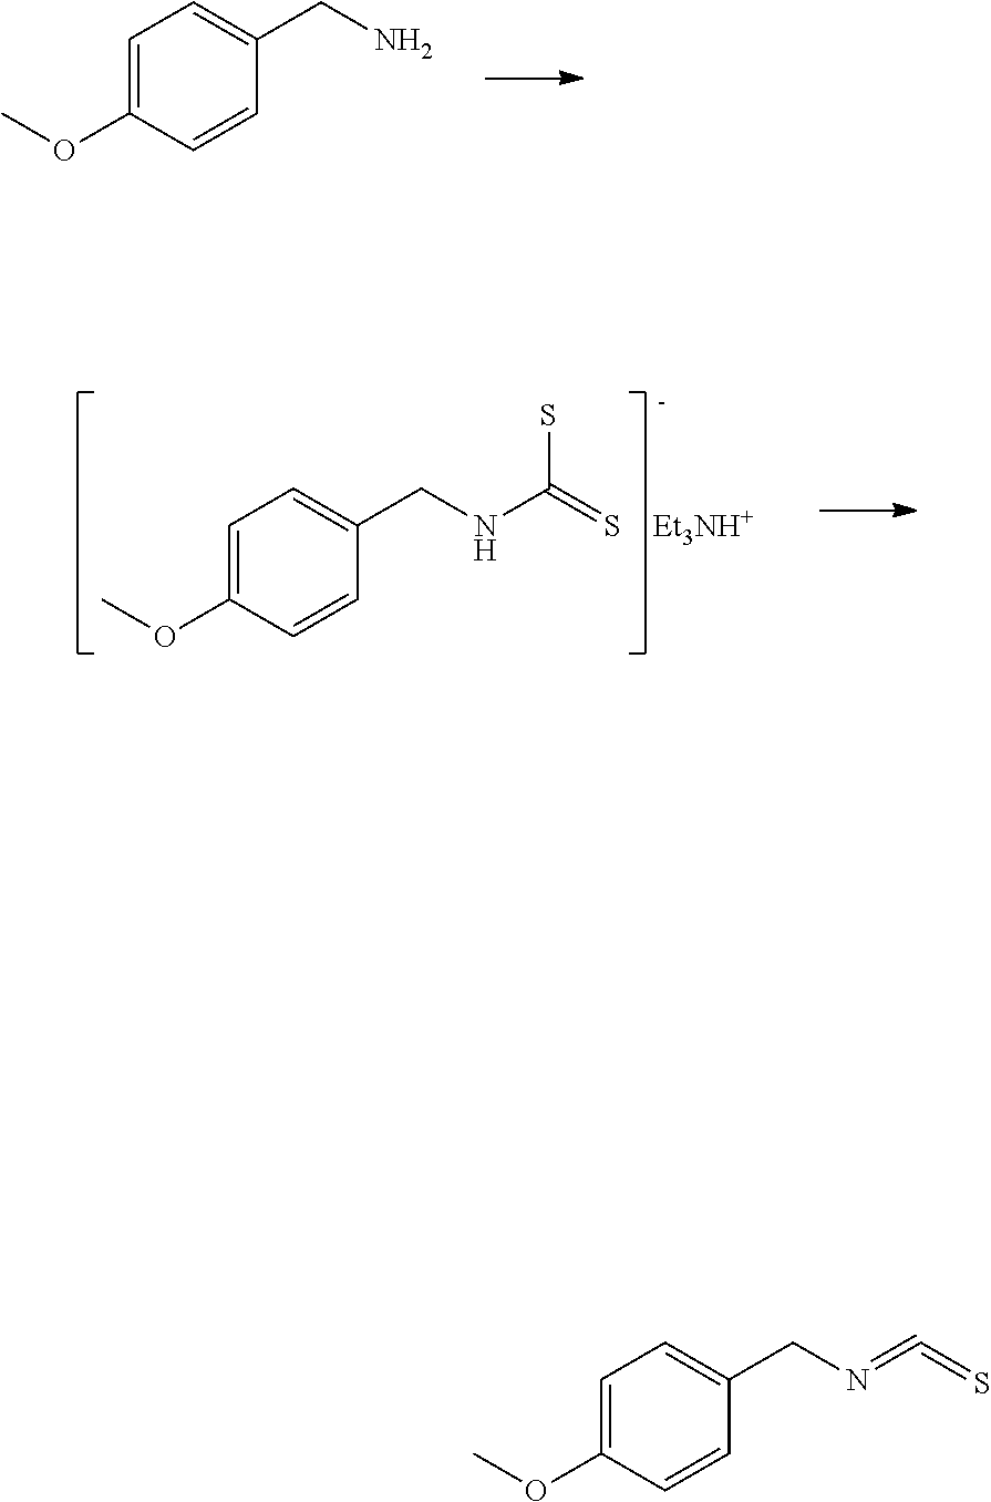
C1=C(OC)C=CC(CN)=C1.C1=C(OC)C=CC(CNC(=S)S)=C1.[Et3NH+].C1=C(OC)C=CC(CN=C=S)=C1
